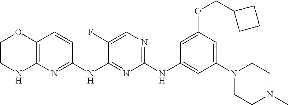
C1(NC2=CC(N3CCN(C)CC3)=CC(OCC3CCC3)=C2)=NC=C(F)C(NC2=NC3=C(C=C2)OCCN3)=N1
